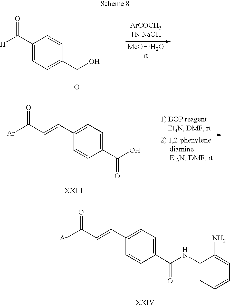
C1(C([H])=O)=CC=C(C(O)=O)C=C1.C1(C=CC([Ar])=O)=CC=C(C(O)=O)C=C1.C1(C=CC([Ar])=O)=CC=C(C(NC2=CC=CC=C2N)=O)C=C1
